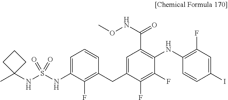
C1(NC2=C(C(NOC)=O)C=C(CC3=C(F)C(NS(NC4(C)CCC4)(=O)=O)=CC=C3)C(F)=C2F)=C(F)C=C(I)C=C1
